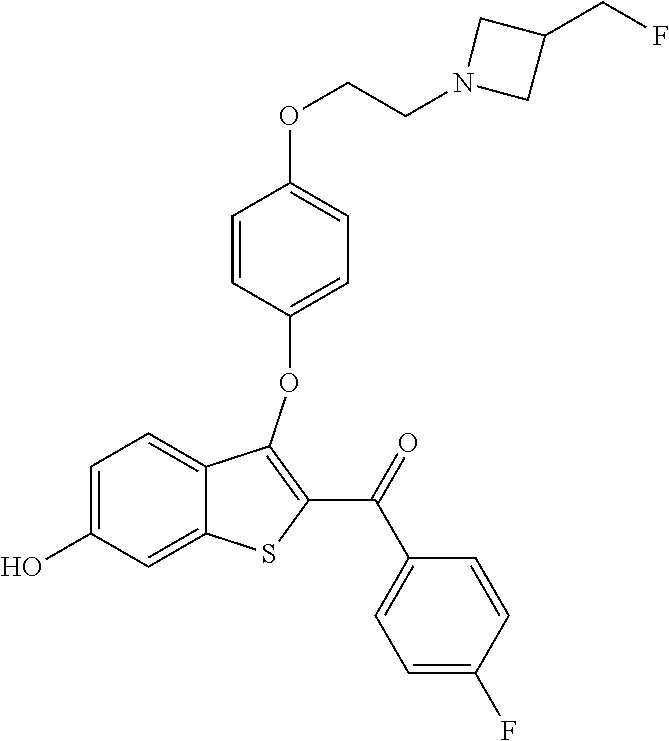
C1=C(O)C=C2C(=C1)C(OC1=CC=C(OCCN3CC(CF)C3)C=C1)=C(C(=O)C1=CC=C(F)C=C1)S2
